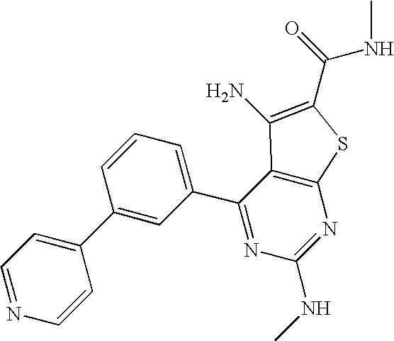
C1(C2=CC=NC=C2)=CC(C2=NC(NC)=NC3=C2C(N)=C(C(NC)=O)S3)=CC=C1
